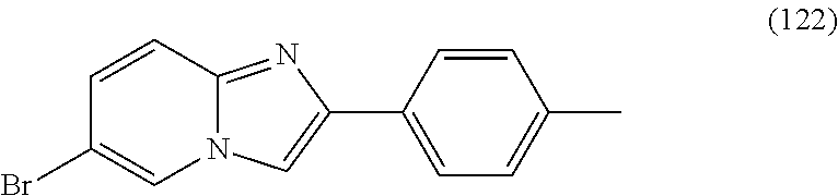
C1=CC2=NC(C3=CC=C(C)C=C3)=CN2C=C1Br
